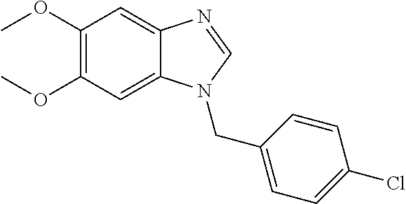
C1(OC)=C(OC)C=C2C(=C1)N=CN2CC1=CC=C(Cl)C=C1
